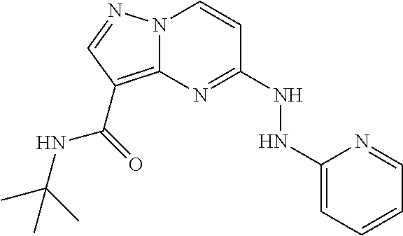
N(C1=NC2=C(C(NC(C)(C)C)=O)C=NN2C=C1)NC1=CC=CC=N1
